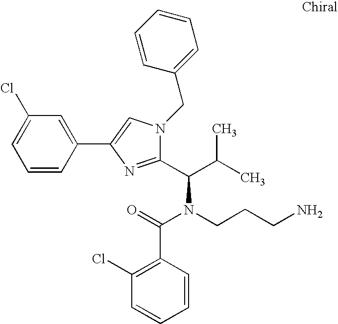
C1(Cl)=CC=CC(C2=CN(CC3=CC=CC=C3)C(C(C(C)C)N(CCCN)C(=O)C3=C(Cl)C=CC=C3)=N2)=C1
